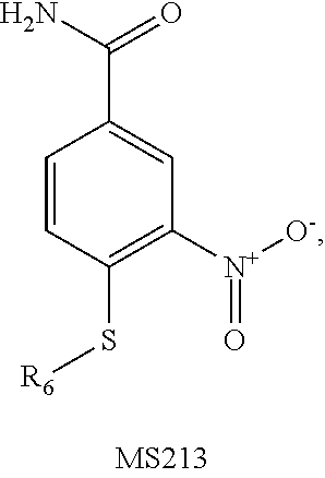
C1=CC(S[R6])=C([N+]([O-])=O)C=C1C(N)=O
